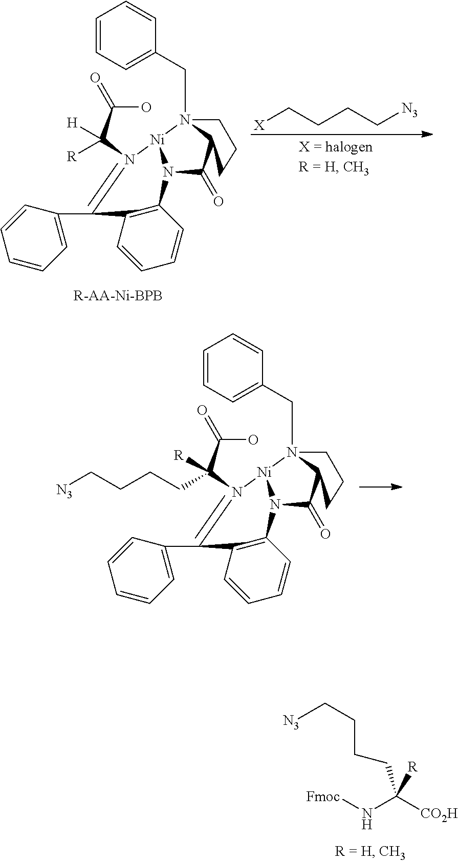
C(O)(C(N1=C(C2=CC=CC=C2)C2=C(N3C(=O)C4N(CC5=CC=CC=C5)([Ni]13)CCC4)C=CC=C2)(CCCC[N3])[R])=O.C(O)(C(N1=C(C2=CC=CC=C2)C2=C(N3C(=O)C4N(CC5=CC=CC=C5)([Ni]13)CCC4)C=CC=C2)([R])[H])=O.[X]CCCC[N3].[Fmoc]NC(CCCC[N3])([CO2H])[R]
